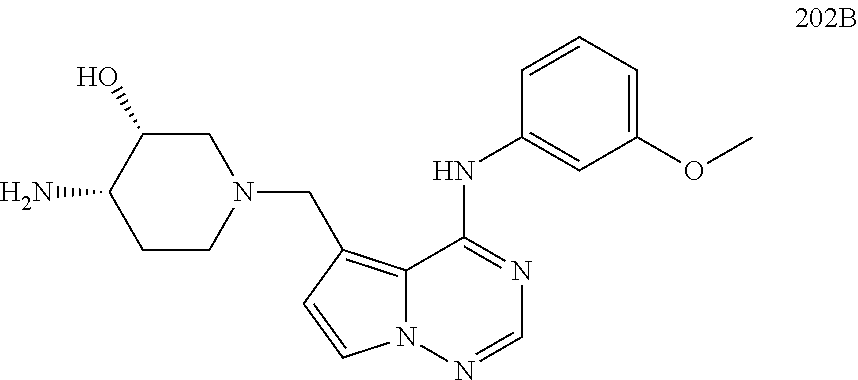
C1C(O)C(N)CCN1CC1=C2N(N=CN=C2NC2=CC(OC)=CC=C2)C=C1
